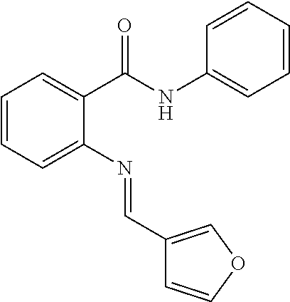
C1=CC=C(N=CC2=COC=C2)C(C(NC2=CC=CC=C2)=O)=C1
